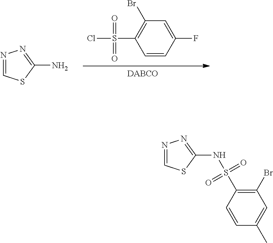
[DABCO].ClS(C1=C(Br)C=C(F)C=C1)(=O)=O.N1=CSC(N)=N1.N1=CSC(NS(C2=C(Br)C=C(C)C=C2)(=O)=O)=N1
